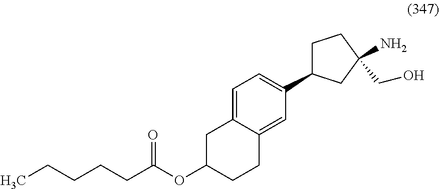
C(OC1CCC2=CC(C3CCC(N)(CO)C3)=CC=C2C1)(CCCCC)=O
